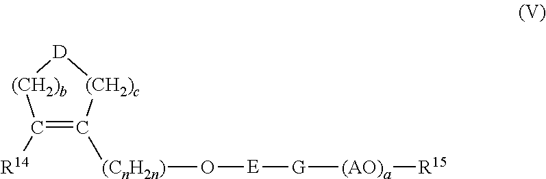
C1([R14])=C([(CnH2n)]O[E][G][(AO)a][R15])[(CH2)c][D][(CH2)b]1
